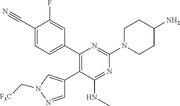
C1(C#N)=CC=C(C2=C(C3=CN(C[F3C])N=C3)C(NC)=NC(N3CCC(N)CC3)=N2)C=C1F
